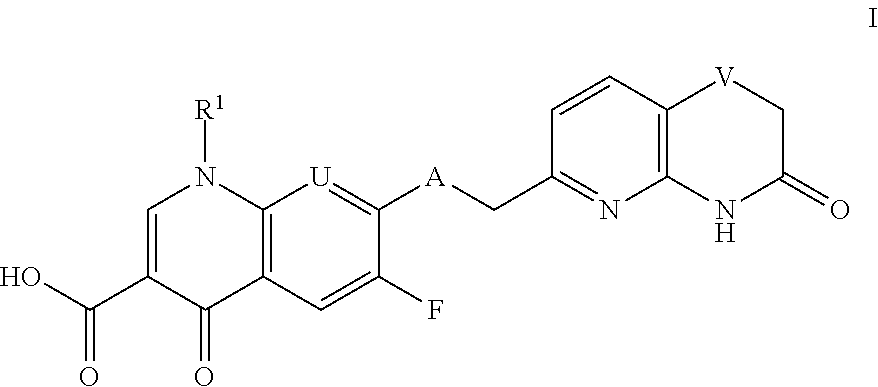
C12=C(C=C(F)C([A]CC3=NC4=C(C=C3)[V]CC(=O)N4)=[U]1)C(=O)C(C(O)=O)=CN2[R1]
